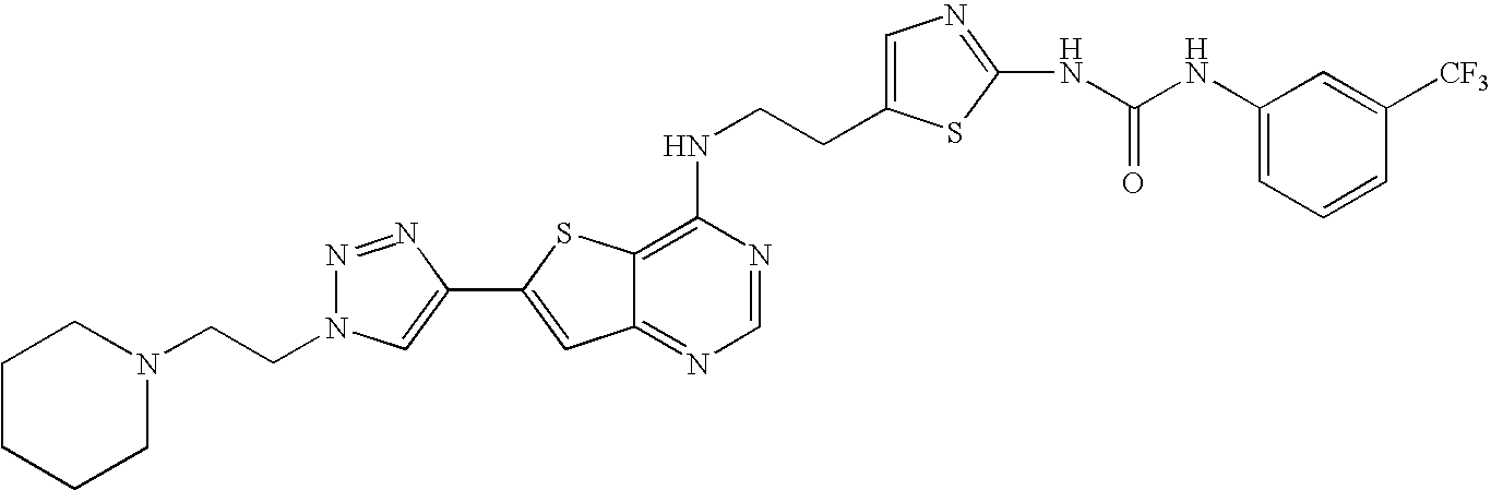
C1(NCCC2=CN=C(NC(NC3=CC=CC([CF3])=C3)=O)S2)=C2C(=NC=N1)C=C(C1=CN(CCN3CCCCC3)N=N1)S2
